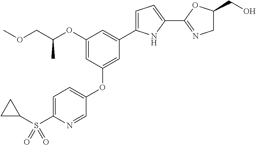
C1(OC(COC)C)=CC(OC2=CC=C(S(C3CC3)(=O)=O)N=C2)=CC(C2=CC=C(C3=NCC(CO)O3)N2)=C1
